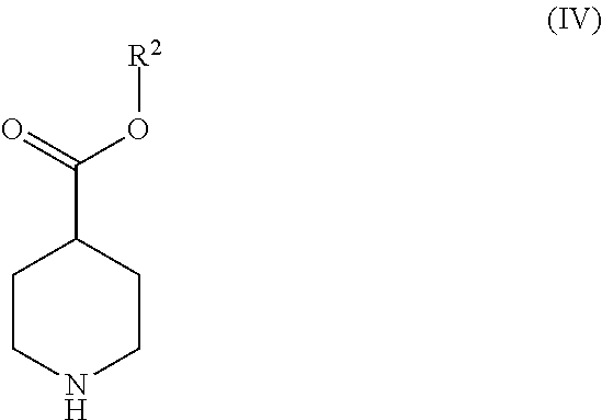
N1CCC(C(=O)O[R2])CC1
